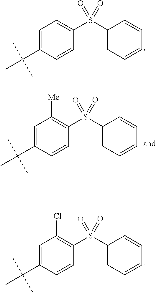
C1(S(C2=CC=C(C(C)(C)C)C=C2)(=O)=O)=CC=CC=C1.C1(S(C2=C([Me])C=C(C(C)(C)C)C=C2)(=O)=O)=CC=CC=C1.C1(S(C2=C(Cl)C=C(C(C)(C)C)C=C2)(=O)=O)=CC=CC=C1
